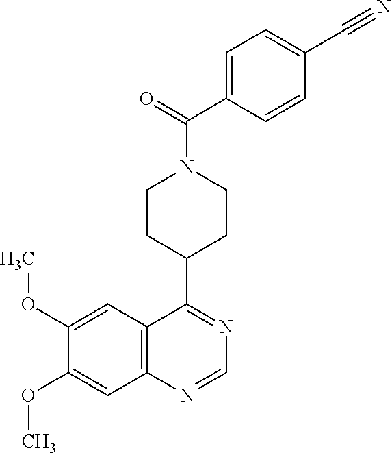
N1=C(C2CCN(C(=O)C3=CC=C(C#N)C=C3)CC2)C2=C(N=C1)C=C(OC)C(OC)=C2
